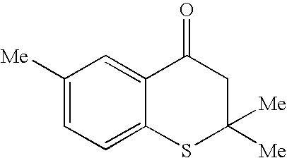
C1([Me])=CC=C2C(=C1)C(=O)CC([Me])([Me])S2
